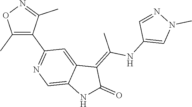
C1(C)=C(C2=NC=C3C(=C2)C(=C(C)NC2=CN(C)N=C2)C(=O)N3)C(C)=NO1
